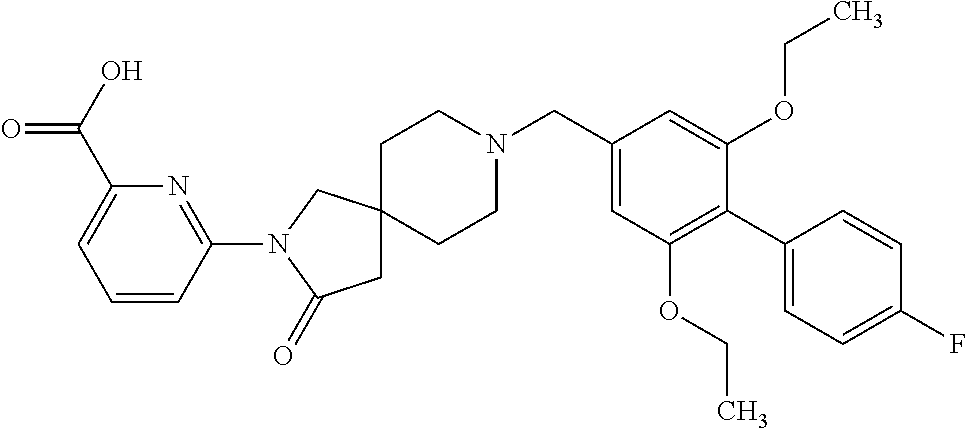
C1CN(CC2=CC(OCC)=C(C3=CC=C(F)C=C3)C(OCC)=C2)CCC12CC(=O)N(C1=NC(C(O)=O)=CC=C1)C2
